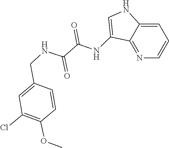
C1(NC(C(NCC2=CC(Cl)=C(OC)C=C2)=O)=O)=CNC2=CC=CN=C12
